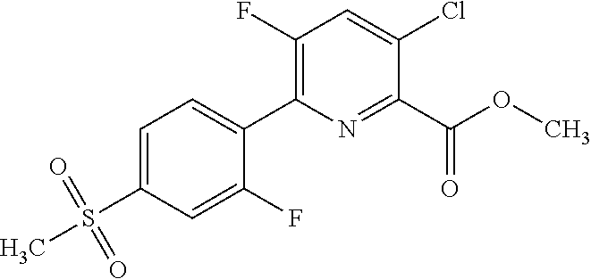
O=S(C1=CC=C(C2=C(F)C=C(Cl)C(C(OC)=O)=N2)C(F)=C1)(=O)C
